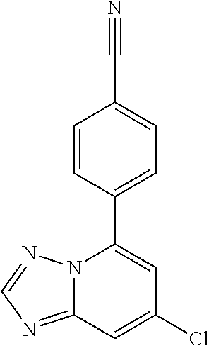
C1=CC(C2=CC(Cl)=CC3=NC=NN23)=CC=C1C#N
